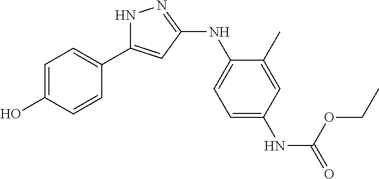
N1C(C2=CC=C(O)C=C2)=CC(NC2=CC=C(NC(=O)OCC)C=C2C)=N1
